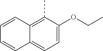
C1=C(OCC)C(C)=C2C(=C1)C=CC=C2
